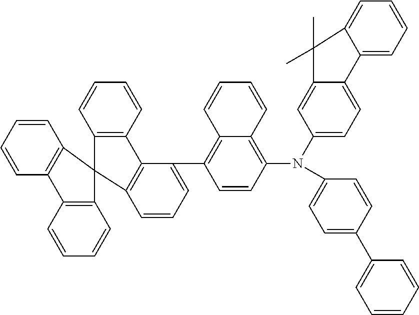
C1(C2=C3C(=C(N(C4=CC=C5C(=C4)C(C)(C)C4=CC=CC=C54)C4=CC=C(C5=CC=CC=C5)C=C4)C=C2)C=CC=C3)=CC=CC2=C1C1=C(C=CC=C1)C21C2=C(C=CC=C2)C2=C1C=CC=C2
